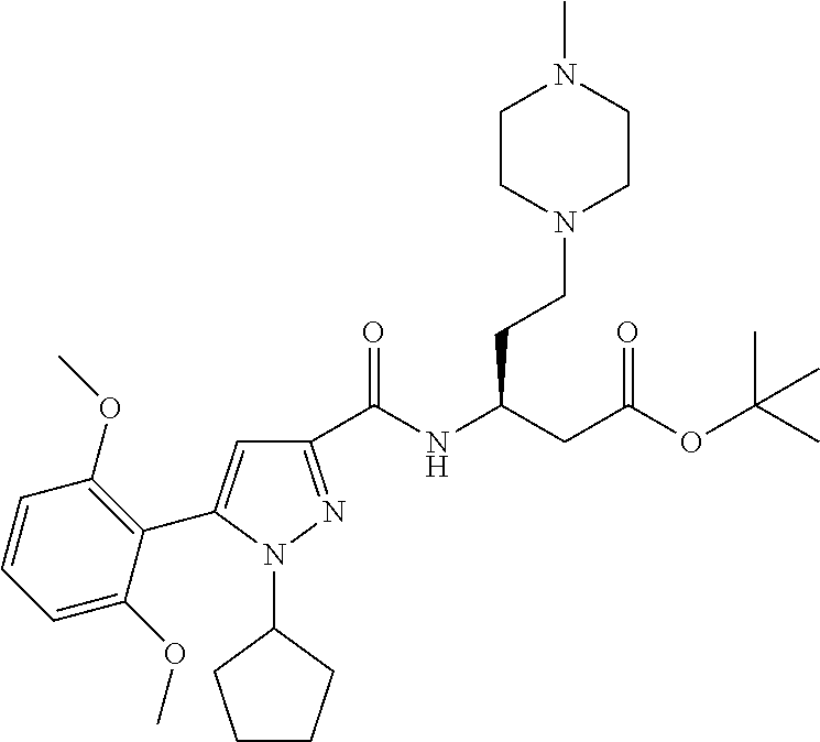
C1(C(NC(CC(OC(C)(C)C)=O)CCN2CCN(C)CC2)=O)=NN(C2CCCC2)C(C2=C(OC)C=CC=C2OC)=C1
